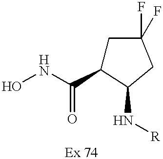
ONC(C1CC(F)(F)CC1N[R])=O
